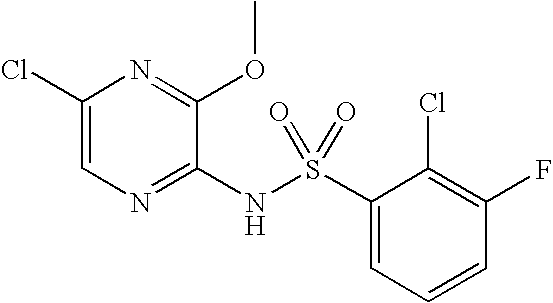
C1(Cl)=CN=C(NS(C2=CC=CC(F)=C2Cl)(=O)=O)C(OC)=N1
